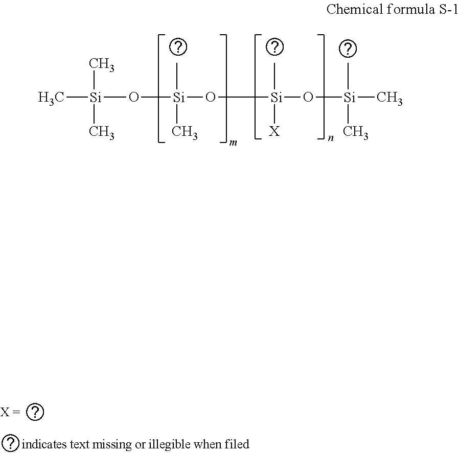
C[Si](O[Si](O[Si](O[Si](C)(C)C)(C)[X])(C)C)(C)C
